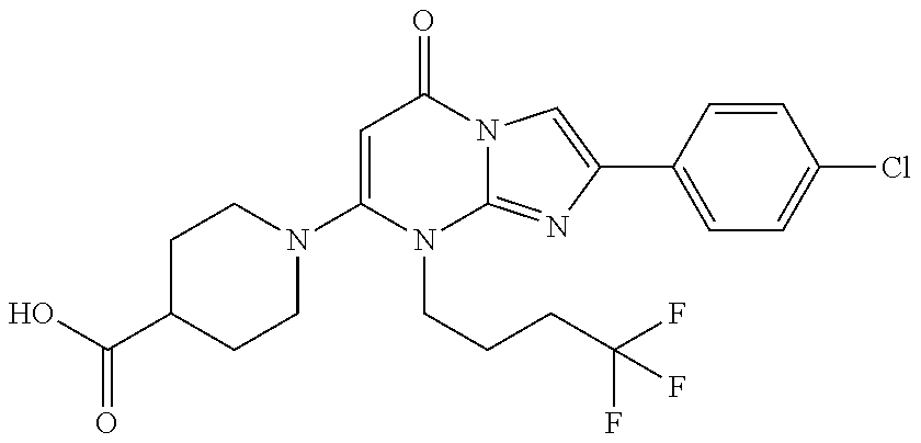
C1(N2CCC(C(O)=O)CC2)=CC(=O)N2C(=NC(C3=CC=C(Cl)C=C3)=C2)N1CCCC(F)(F)F
